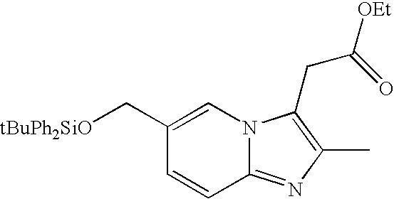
[tBuPh2SiO]CC1=CN2C(=NC(C)=C2CC(=O)[OEt])C=C1
